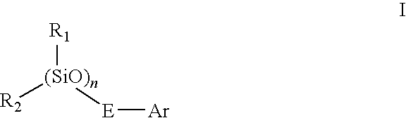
[R2][(SiO)n]([E][Ar])[R1]
